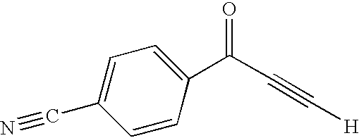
C1(C(C#C[H])=O)=CC=C(C#N)C=C1
